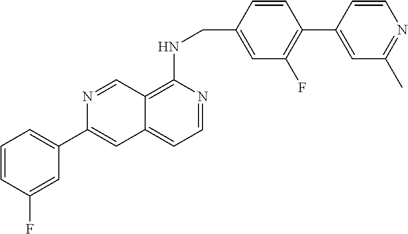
C1=CC(CNC2=C3C(=CC=N2)C=C(C2=CC=CC(F)=C2)N=C3)=CC(F)=C1C1=CC(C)=NC=C1
